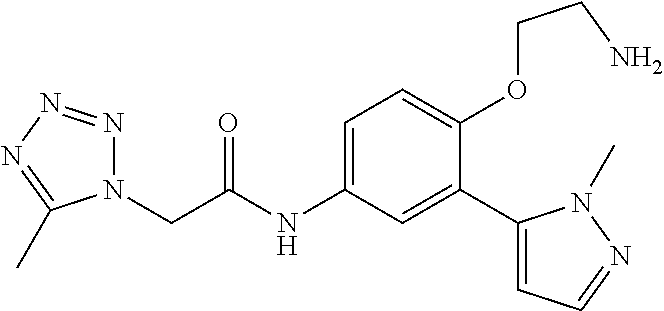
C(C(=O)NC1=CC=C(OCCN)C(C2=CC=NN2C)=C1)N1N=NN=C1C
